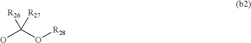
OC(O[R28])([R26])[R27]
